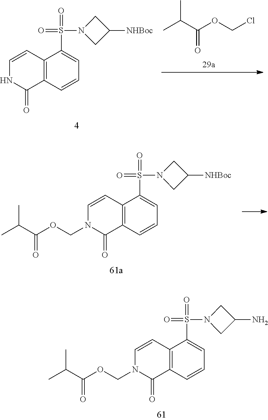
C12=C(C=CC=C1S(=O)(N1CC(N)C1)=O)C(=O)N(COC(C(C)C)=O)C=C2.C12=C(C=CC=C1S(=O)(N1CC([NHBoc])C1)=O)C(=O)NC=C2.CC(C(OCCl)=O)C.C12=C(C=CC=C1S(=O)(N1CC([NHBoc])C1)=O)C(=O)N(COC(C(C)C)=O)C=C2
